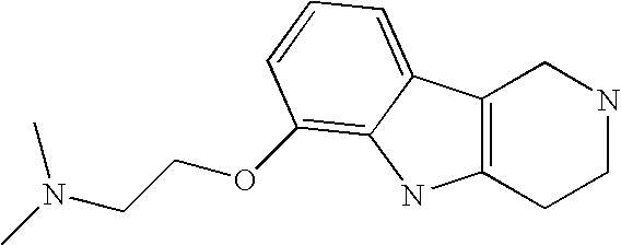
C12=C(CCNC1)NC1=C(OCCN(C)C)C=CC=C21
